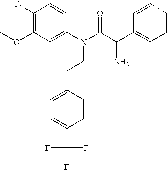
C1(F)=C(OC)C=C(N(C(C(C2=CC=CC=C2)N)=O)CCC2=CC=C(C(F)(F)F)C=C2)C=C1
